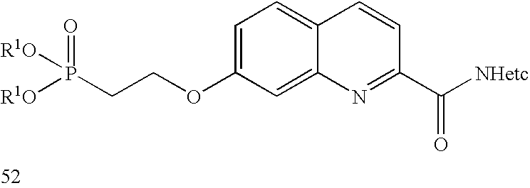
C1=C(OCCP([R1O])(=O)[R1O])C=C2C(=C1)C=CC(C([NHetc])=O)=N2
